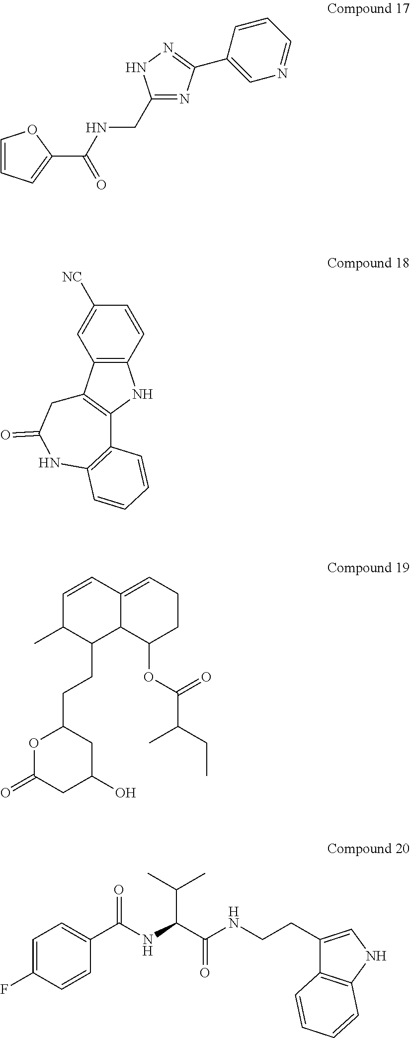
C1=CC=C(C(=O)NCC2=NC(C3=CN=CC=C3)=NN2)O1.C12=C(C3=C(N1)C1=C(NC(=O)C3)C=CC=C1)C=C([NC])C=C2.C1=CC2=CCCC(OC(C(CC)C)=O)C2C(CCC2OC(=O)CC(O)C2)C1C.C1=C(F)C=CC(C(=O)NC(C(=O)NCCC2=CNC3=C2C=CC=C3)C(C)C)=C1
